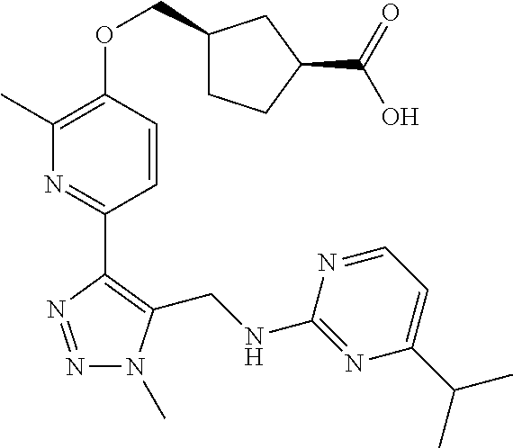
N1=NC(C2=NC(C)=C(OCC3CCC(C(=O)O)C3)C=C2)=C(CNC2=NC(C(C)C)=CC=N2)N1C
